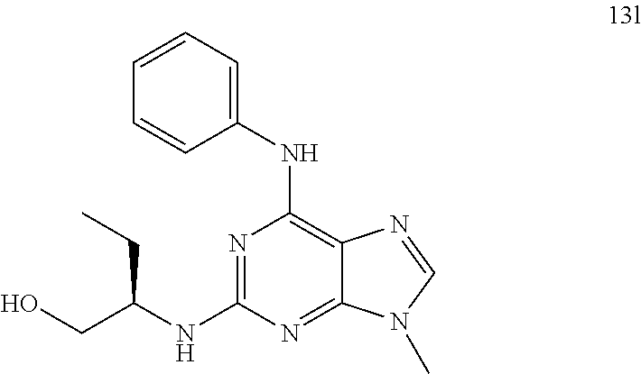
N1=C(NC(CO)CC)N=C2C(=C1NC1=CC=CC=C1)N=CN2C
